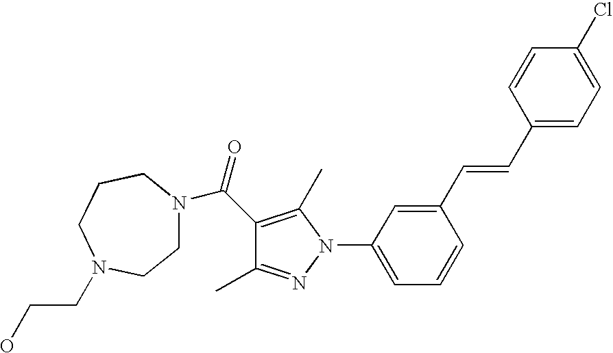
C1(C(=O)N2CCN(CCO)CCC2)=C(C)N(C2=CC=CC(C=CC3=CC=C(Cl)C=C3)=C2)N=C1C
